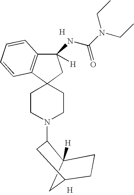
C12([H])CC(CC1)CC2N1CCC2(C3=C(C(NC(N(CC)CC)=O)([H])C2)C=CC=C3)CC1.[H].[H]
